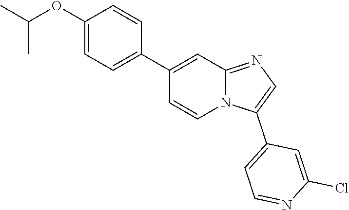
C1(OC(C)C)=CC=C(C2=CC3=NC=C(C4=CC=NC(Cl)=C4)N3C=C2)C=C1
